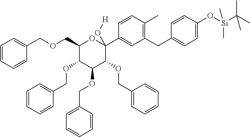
C(OCC1C(OCC2=CC=CC=C2)C(OCC2=CC=CC=C2)C(OCC2=CC=CC=C2)C(C2=CC(CC3=CC=C(O[Si](C(C)(C)C)(C)C)C=C3)=C(C)C=C2)(O[H])O1)C1=CC=CC=C1
